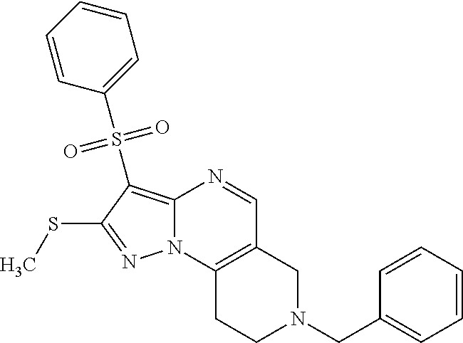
C12=C(S(C3=CC=CC=C3)(=O)=O)C(SC)=NN1C1=C(C=N2)CN(CC2=CC=CC=C2)CC1
